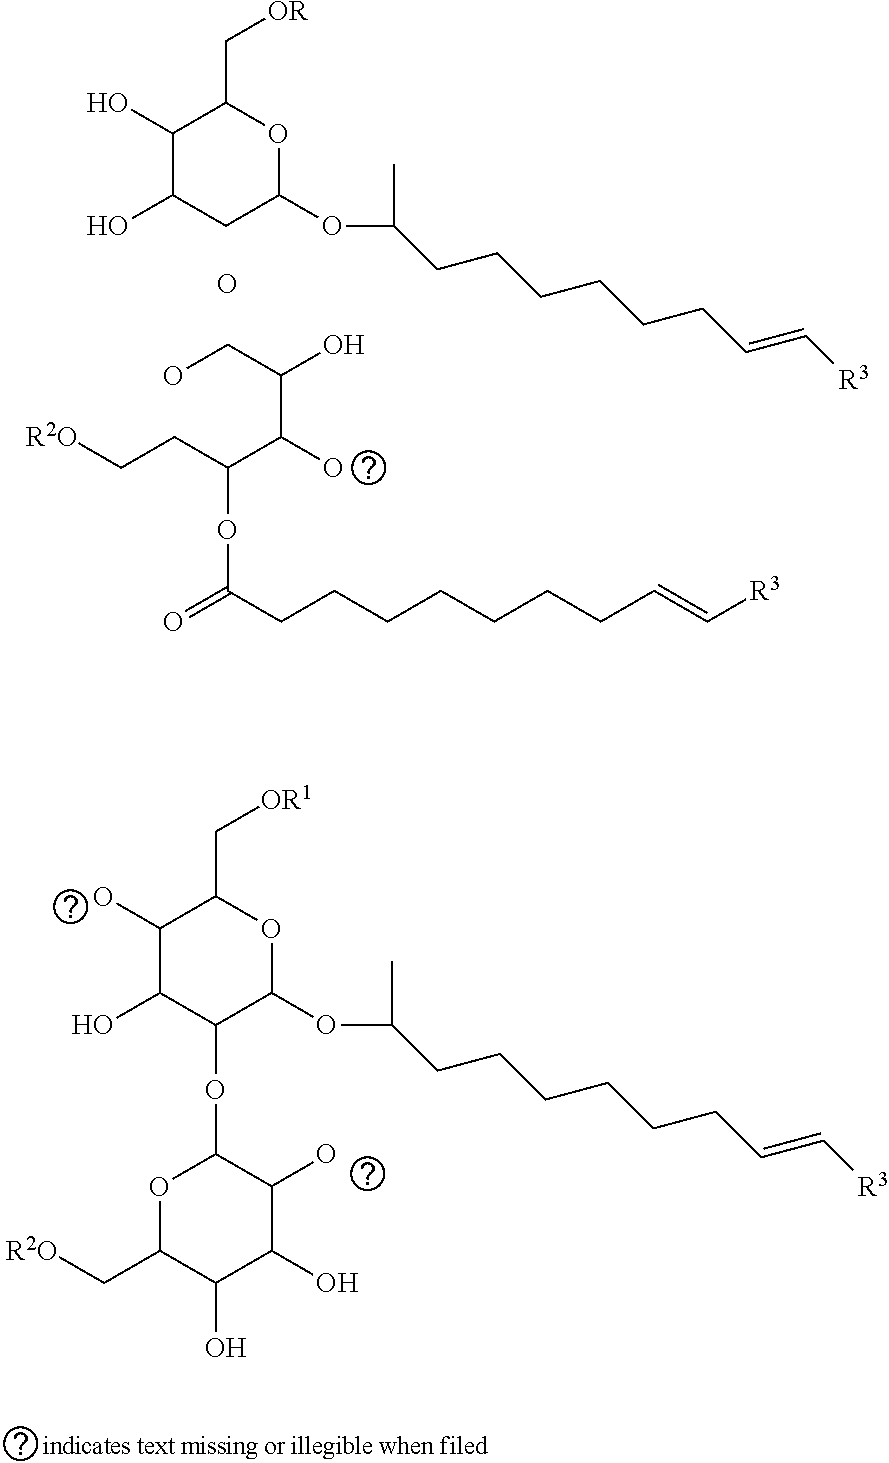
O.C(O)C(C(C(CC[R2O])OC(=O)CCCCCCCC=C[R3])O)O.C1(O)C(O)CC(OC(C)CCCCCCC=C[R3])OC1C[OR].C1(O)C(O)C(OC2OC(C[R2O])C(O)C(O)C2O)C(OC(CCCCCCC=C[R3])C)OC1C[OR1]
